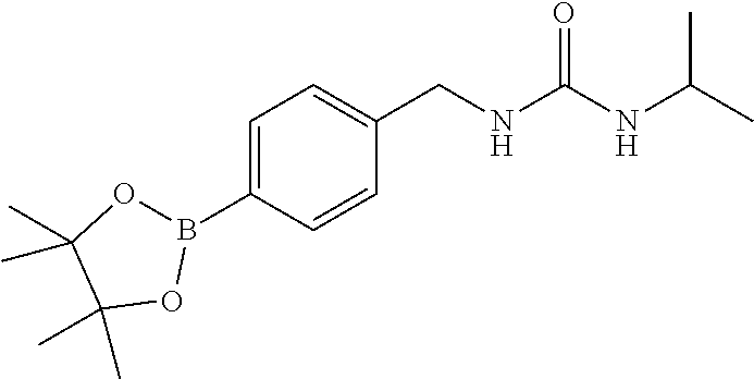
C1=C(B2OC(C)(C)C(C)(C)O2)C=CC(CNC(NC(C)C)=O)=C1
